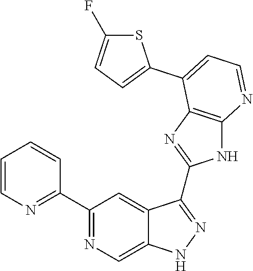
C1(C2=NC=C3C(=C2)C(C2=NC4=C(N2)N=CC=C4C2=CC=C(F)S2)=NN3)=NC=CC=C1
